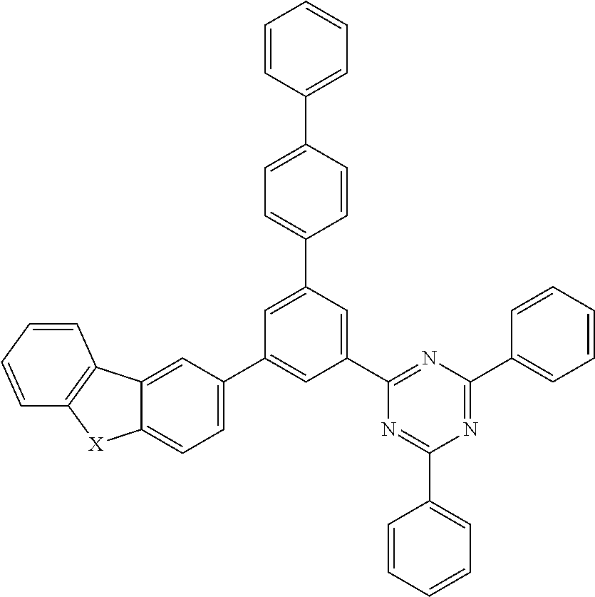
C1(C2=CC(C3=NC(C4=CC=CC=C4)=NC(C4=CC=CC=C4)=N3)=CC(C3=CC=C(C4=CC=CC=C4)C=C3)=C2)=CC=C2C(=C1)C1=C([X]2)C=CC=C1
